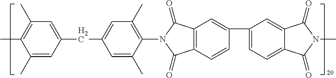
N1(C2=C(C)C=C(CC3=CC(C)=C(C)C(C)=C3)C=C2C)C(=O)C2=C(C1=O)C=C(C1=CC=C3C(=C1)C(=O)N(C)C3=O)C=C2
